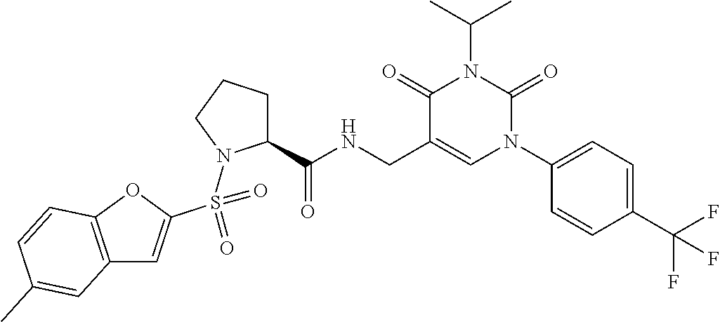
C12=C(OC(S(=O)(=O)N3C(C(NCC4=CN(C5=CC=C(C(F)(F)F)C=C5)C(=O)N(C(C)C)C4=O)=O)CCC3)=C1)C=CC(C)=C2
